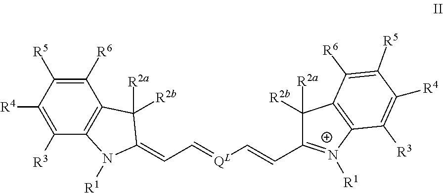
C1([R5])=C([R6])C2=C(C([R3])=C1[R4])N([R1])C(=CC=[QL]C=CC1=[N+]([R1])C3=C(C1([R2a])[R2b])C([R6])=C([R5])C([R4])=C3[R3])C2([R2a])[R2b]
